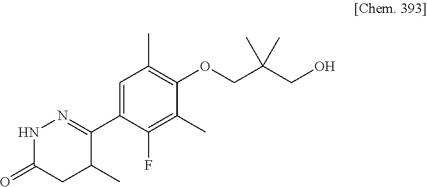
N1C(=O)CC(C)C(C2=CC(C)=C(OCC(CO)(C)C)C(C)=C2F)=N1
